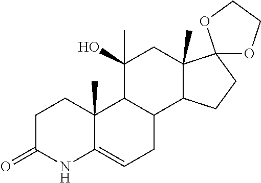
C1C(=O)NC2=CCC3C(C2(C)C1)C(O)(C)CC1(C)C3CCC12OCCO2
